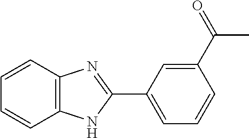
C1=CC2=C(C=C1)NC(C1=CC=CC(C(=O)C)=C1)=N2
